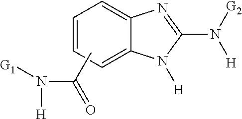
C1=CC=C2C(=C1)N=C(N([G2])[H])N2[H].CC(=O)N([H])[G1]
